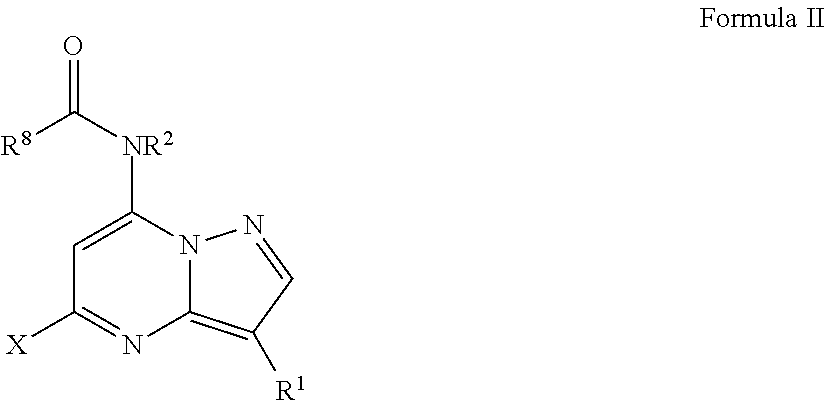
N12C(=C([R1])C=N1)N=C([X])C=C2[NR2]C([R8])=O
